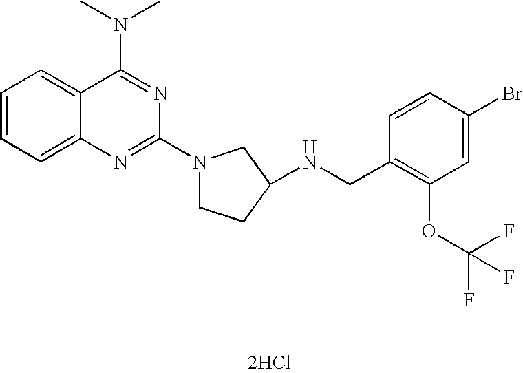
C1(N2CCC(NCC3=C(OC(F)(F)F)C=C(Br)C=C3)C2)=NC2=CC=CC=C2C(N(C)C)=N1.[2HCl]
